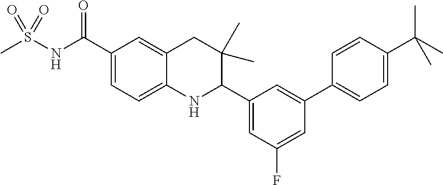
C1=C(C(NS(=O)(=O)C)=O)C=C2C(=C1)NC(C1=CC(F)=CC(C3=CC=C(C(C)(C)C)C=C3)=C1)C(C)(C)C2
